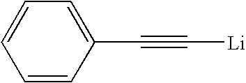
C1=CC(C#C[Li])=CC=C1
